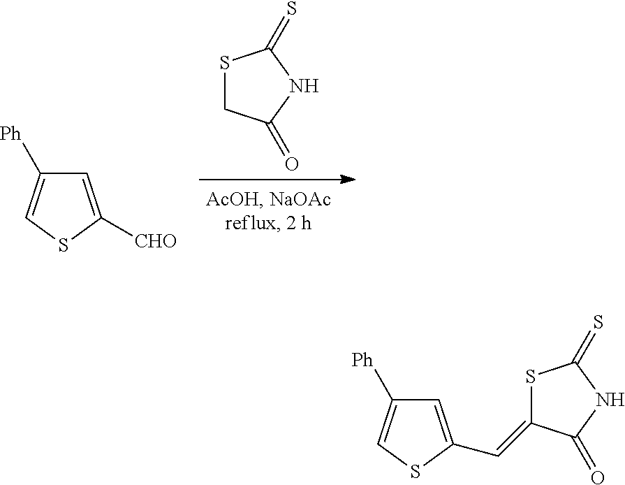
S1CC(=O)NC1=S.C1=C([CHO])SC=C1[Ph].C1=C(C=C2SC(=S)NC2=O)SC=C1[Ph]
